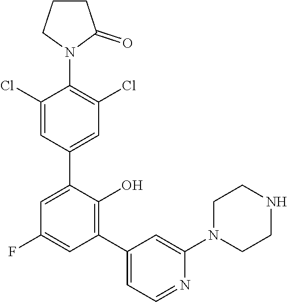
C1=C(C2=CC(Cl)=C(N3C(=O)CCC3)C(Cl)=C2)C(O)=C(C2=CC=NC(N3CCNCC3)=C2)C=C1F
